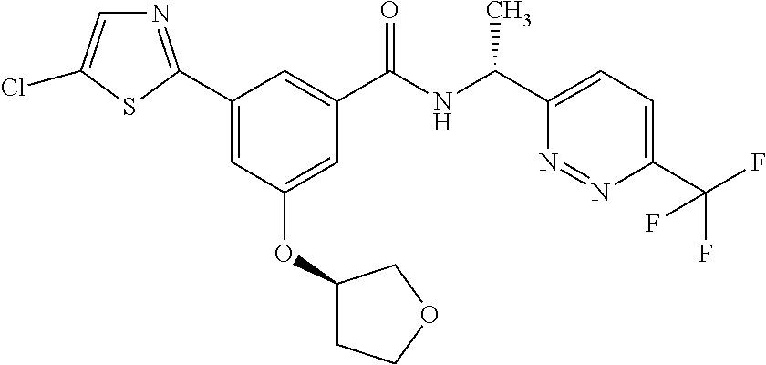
C1(C2=NC=C(Cl)S2)=CC(OC2CCOC2)=CC(C(NC(C2=CC=C(C(F)(F)F)N=N2)C)=O)=C1
